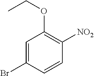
C1=C(Br)C=CC([NO2])=C1OCC
